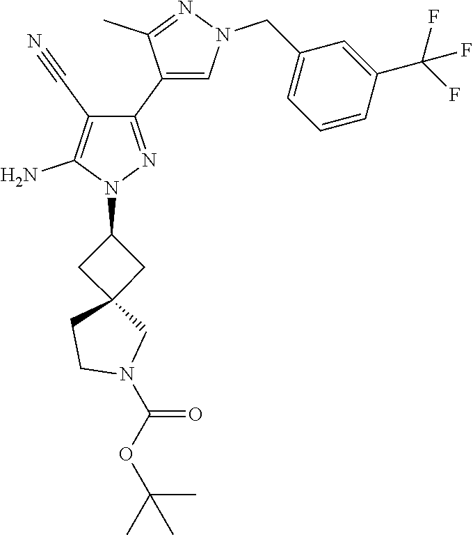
C1C2(CC1N1N=C(C3=CN(CC4=CC=CC(C(F)(F)F)=C4)N=C3C)C(C#N)=C1N)CCN(C(OC(C)(C)C)=O)C2
